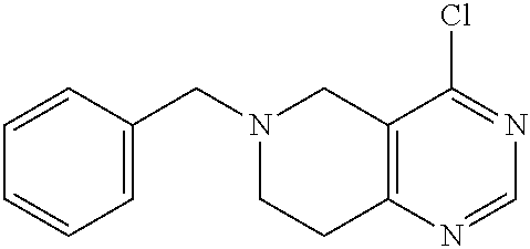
C1=CC(CN2CCC3=C(C2)C(Cl)=NC=N3)=CC=C1
